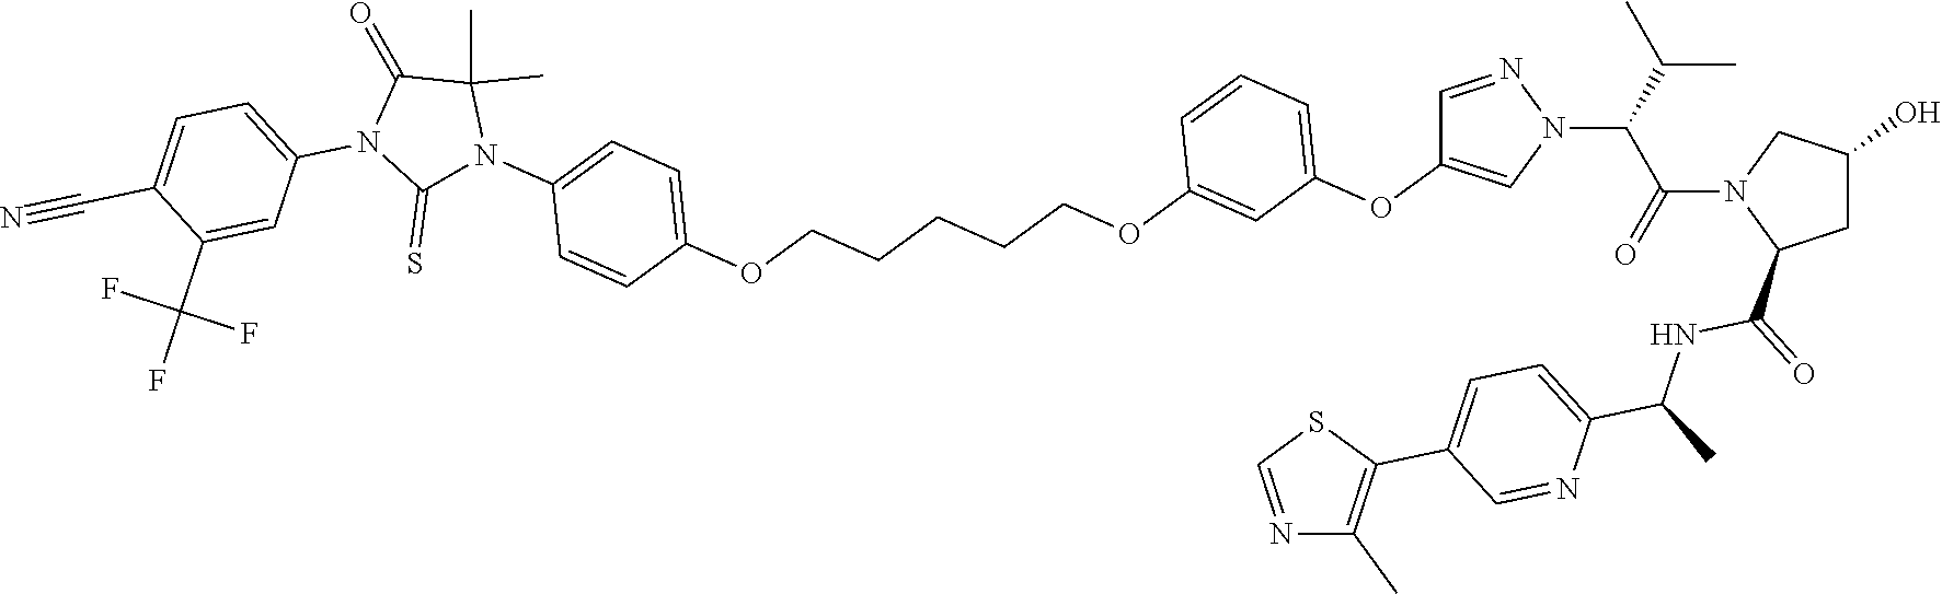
C1=NN(C(C(=O)N2C(C(NC(C)C3=CC=C(C4=C(C)N=CS4)C=N3)=O)CC(O)C2)C(C)C)C=C1OC1=CC=CC(OCCCCCOC2=CC=C(N3C(C)(C)C(=O)N(C4=CC=C(C#N)C(C(F)(F)F)=C4)C3=S)C=C2)=C1
